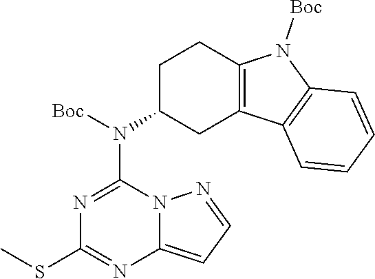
S(C)C1=NC2=CC=NN2C(N(C2CC3=C(N([Boc])C4=C3C=CC=C4)CC2)[Boc])=N1
